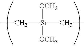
C([Si](CC)([OCH3])[OCH3])C
